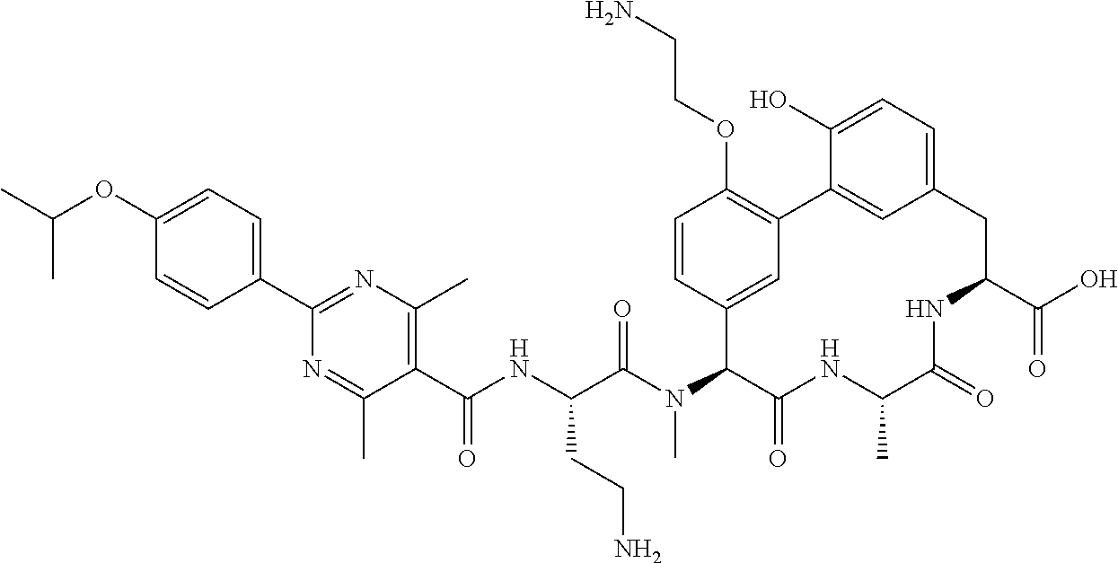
C1(OC(C)C)=CC=C(C2=NC(C)=C(C(NC(C(N(C3C(=O)NC(C)C(=O)NC(C(O)=O)CC4=CC=C(O)C(=C4)C4=C(OCCN)C=CC3=C4)C)=O)CCN)=O)C(C)=N2)C=C1
